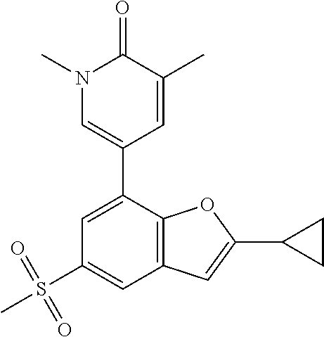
C1(S(C)(=O)=O)=CC2=C(C(C3=CN(C)C(=O)C(C)=C3)=C1)OC(C1CC1)=C2
